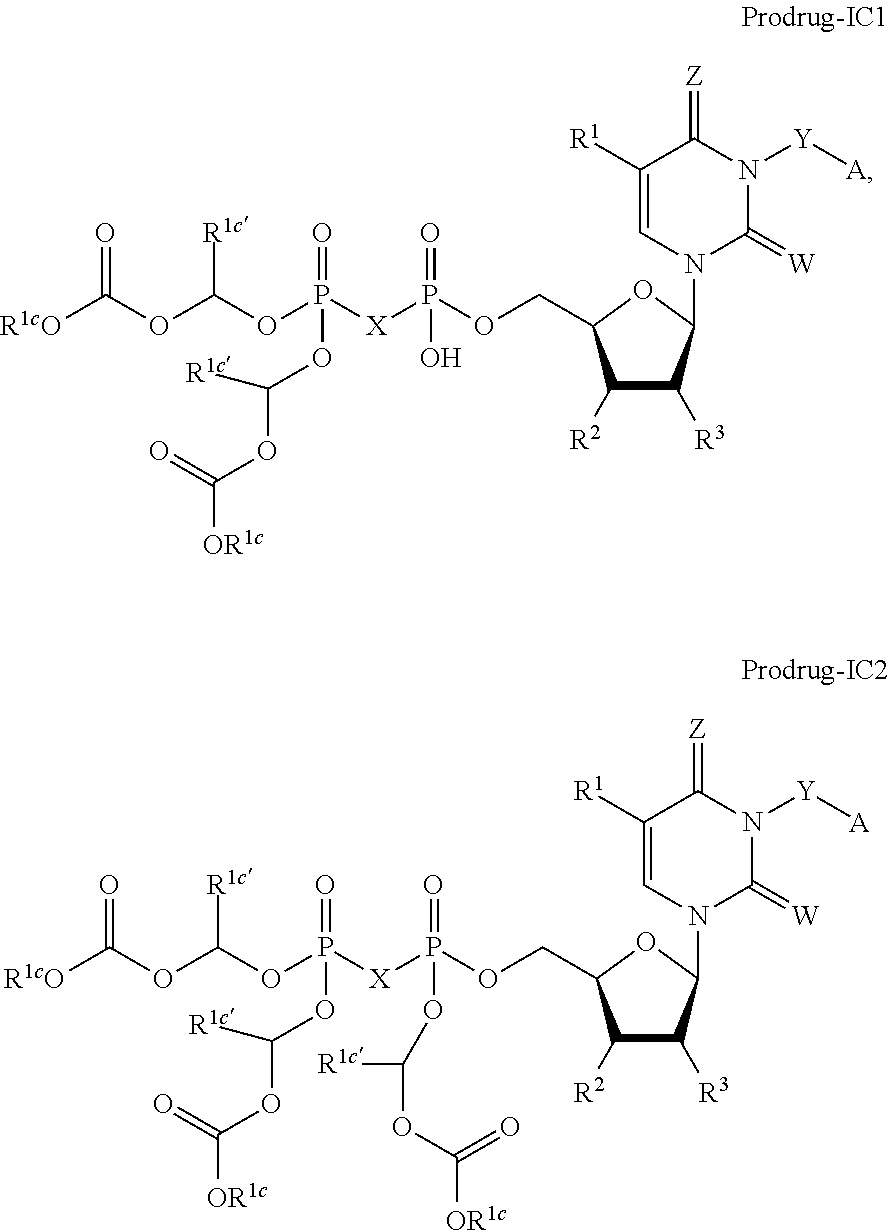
O(C([R1cO])=O)C(OP([X]P(OCC1C([R2])C([R3])C(N2C(=[W])N([Y][A])C(=[Z])C([R1])=C2)O1)(=O)O)(=O)OC(OC([OR1c])=O)[R1c])[R1c].O(C([R1cO])=O)C(OP([X]P(OCC1C([R2])C([R3])C(N2C(=[W])N([Y][A])C(=[Z])C([R1])=C2)O1)(=O)OC(OC([OR1c])=O)[R1c])(=O)OC(OC([OR1c])=O)[R1c])[R1c]
